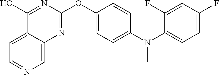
C1=C2C(=CN=C1)N=C(OC1=CC=C(N(C3=CC=C(F)C=C3F)C)C=C1)N=C2O
